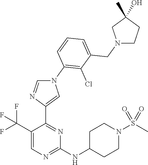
C1=C(C(F)(F)F)C(C2=CN(C3=C(Cl)C(CN4CCC(O)(C)C4)=CC=C3)C=N2)=NC(NC2CCN(S(C)(=O)=O)CC2)=N1
